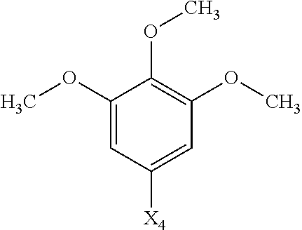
C1(OC)=CC([X4])=CC(OC)=C1OC
